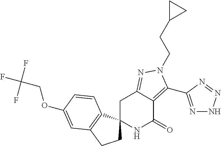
N1C(=O)C2=C(C3=NNN=N3)N(CCC3CC3)N=C2CC12CCC1=C2C=CC(OCC(F)(F)F)=C1
